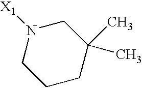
C1CC(C)(C)CN([X1])C1
